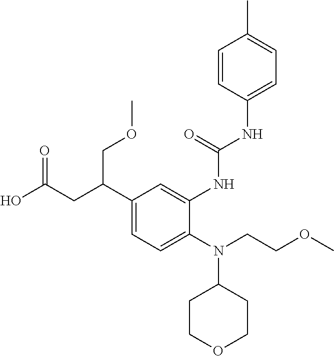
C1(C(CC(O)=O)COC)=CC=C(N(CCOC)C2CCOCC2)C(NC(NC2=CC=C(C)C=C2)=O)=C1
